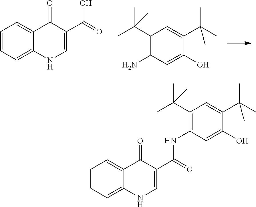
C1=CC=C2C(=C1)C(=O)C(C(=O)NC1=C(C(C)(C)C)C=C(C(C)(C)C)C(O)=C1)=CN2.C1(C(C)(C)C)=C(N)C=C(O)C(C(C)(C)C)=C1.C1=CC=C2C(=C1)C(=O)C(C(=O)O)=CN2
